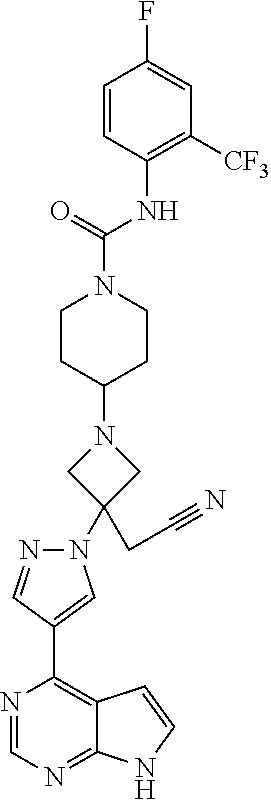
C1(N2N=CC(C3=C4C(=NC=N3)NC=C4)=C2)(CC#N)CN(C2CCN(C(NC3=C([CF3])C=C(F)C=C3)=O)CC2)C1
